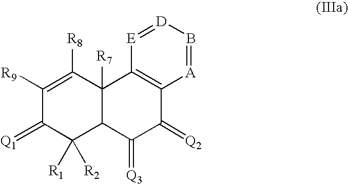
C1([R9])=C([R8])C2([R7])C(C([R1])([R2])C1=[Q1])C(=[Q3])C(=[Q2])C1=C2[E]=[D]B=[A]1
